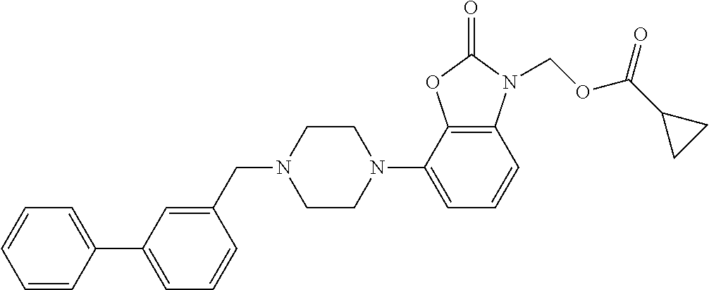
C12=C(C(N3CCN(CC4=CC(C5=CC=CC=C5)=CC=C4)CC3)=CC=C1)OC(=O)N2COC(C1CC1)=O
